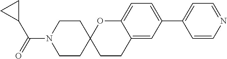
C1=C(C2=CC=C3C(=C2)CCC2(O3)CCN(C(=O)C3CC3)CC2)C=CN=C1
